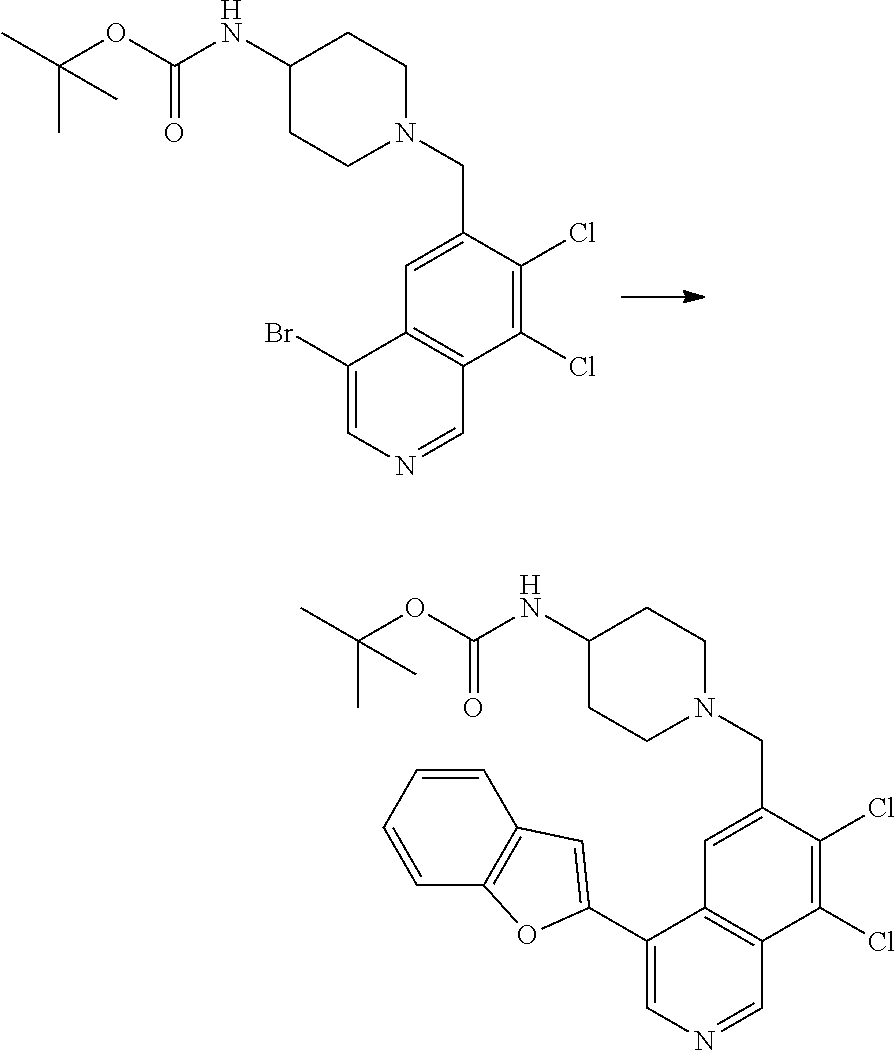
C1(Cl)=C(Cl)C(CN2CCC(NC(OC(C)(C)C)=O)CC2)=CC2=C1C=NC=C2Br.C1(Cl)=C(Cl)C(CN2CCC(NC(OC(C)(C)C)=O)CC2)=CC2=C1C=NC=C2C1=CC2=C(C=CC=C2)O1
